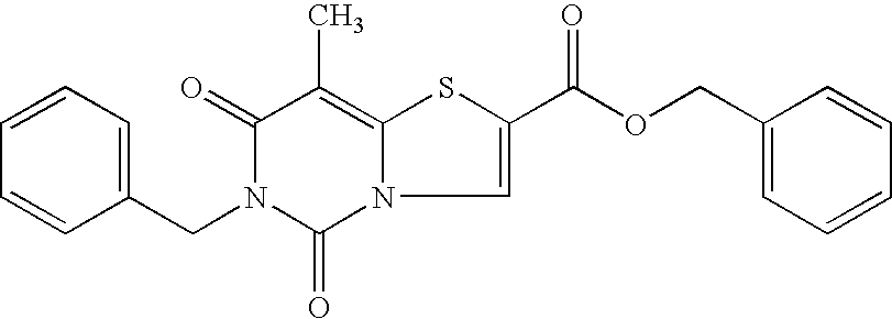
C1=CC=C(CN2C(=O)N3C=C(C(=O)OCC4=CC=CC=C4)SC3=C(C)C2=O)C=C1
